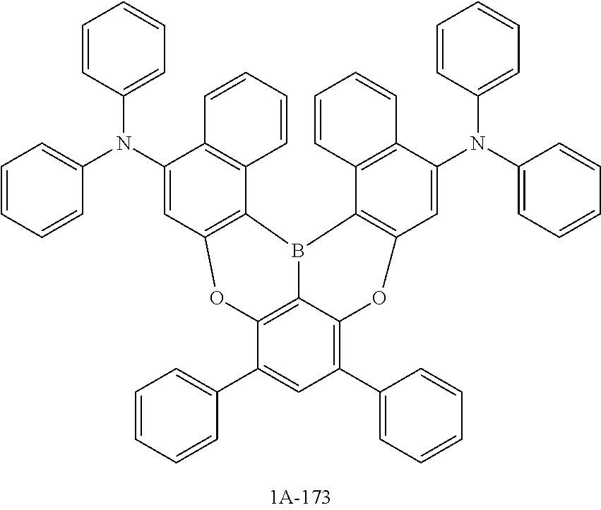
C1(N(C2=CC3=C(C4=C2C=CC=C4)B2C4=C(C(C5=CC=CC=C5)=CC(C5=CC=CC=C5)=C4OC4=C2C2=C(C(N(C5=CC=CC=C5)C5=CC=CC=C5)=C4)C=CC=C2)O3)C2=CC=CC=C2)=CC=CC=C1
